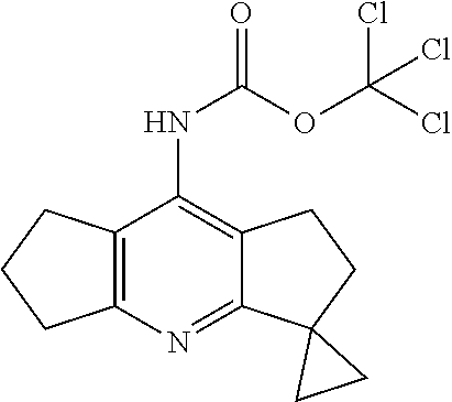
C12=C(C(NC(=O)OC(Cl)(Cl)Cl)=C3C(=N1)C1(CC3)CC1)CCC2
